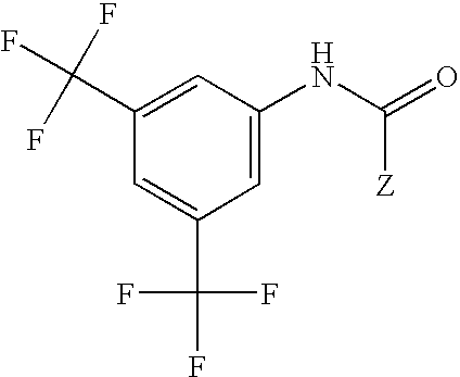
C1(C(F)(F)F)=CC(NC(=O)[Z])=CC(C(F)(F)F)=C1
